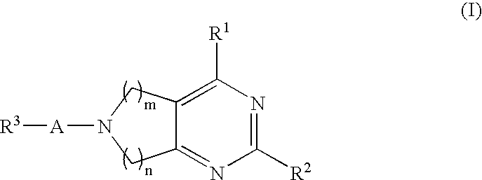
C12=NC([R2])=NC([R1])=C1CN([A][R3])C2
